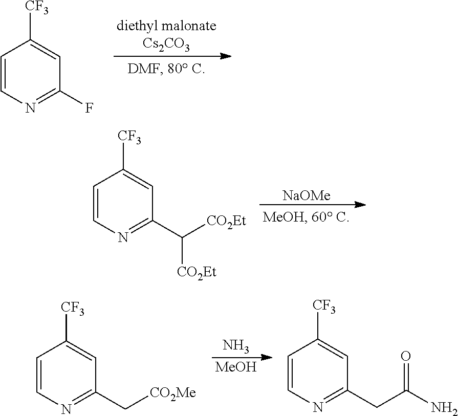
C1=CN=C(F)C=C1[CF3].[NaOMe].C1=CN=C(C([CO2Et])[CO2Et])C=C1[CF3].N.[MeOH].C1=CN=C(C[CO2Me])C=C1[CF3].C1=CN=C(CC(N)=O)C=C1[CF3]
